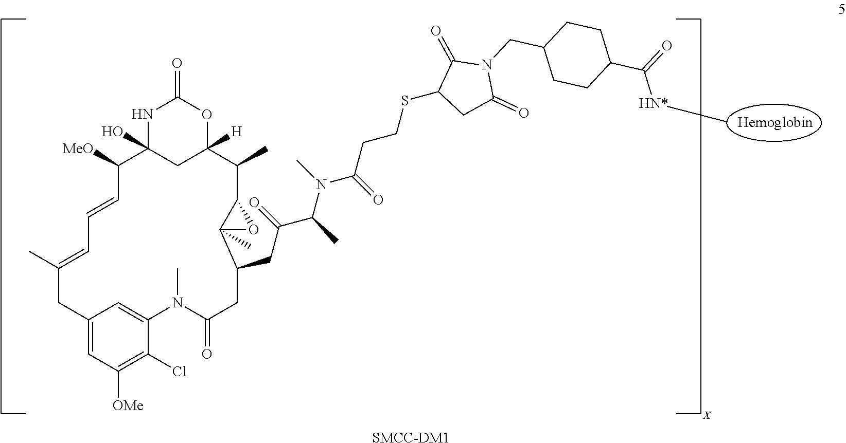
N1C2(O)CC([H])(OC1=O)C(C)C1C(C)(C(CC(=O)C(C)N(C(CCSC3CC(=O)N(CC4CCC(C([HN*]C)=O)CC4)C3=O)=O)C)CC(=O)N(C)C3=CC(=CC([OMe])=C3Cl)CC(C)=CC=CC2[MeO])O1.[X].[SMCC-DM1]
